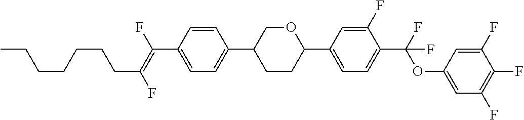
C1=CC(C2CCC(C3=CC=C(C(OC4=CC(F)=C(F)C(F)=C4)(F)F)C(F)=C3)OC2)=CC=C1C(=C(F)CCCCCCC)F
